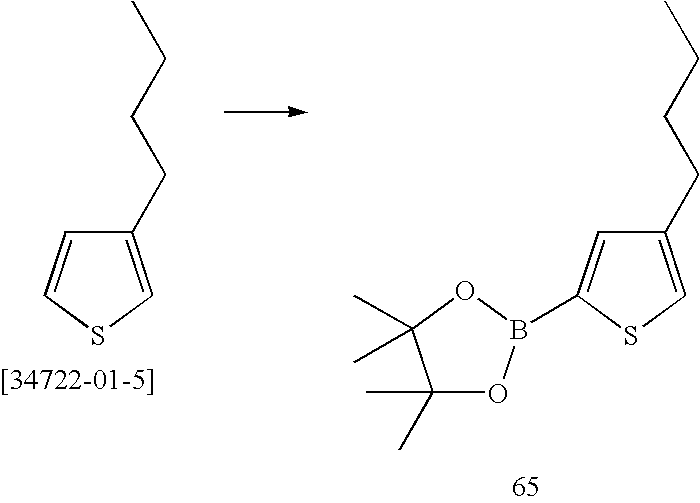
CCCCC1=CSC=C1.CCCCC1=CSC(B2OC(C)(C)C(C)(C)O2)=C1
